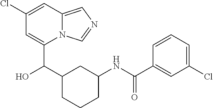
N12C(=CN=C1)C=C(Cl)C=C2C(O)C1CCCC(NC(=O)C2=CC(Cl)=CC=C2)C1
